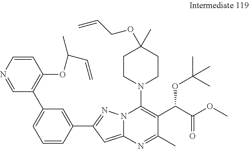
C1(C2=C(OC(C=C)C)C=CN=C2)=CC=CC(C2=NN3C(=C2)N=C(C)C(C(C(OC)=O)OC(C)(C)C)=C3N2CCC(C)(OCC=C)CC2)=C1
